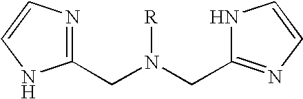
C1(CN(CC2=NC=CN2)[R])=NC=CN1
